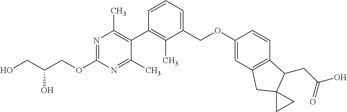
N1=C(OCC(CO)O)N=C(C)C(C2=C(C)C(COC3=CC4=C(C=C3)C(CC(O)=O)C3(C4)CC3)=CC=C2)=C1C
